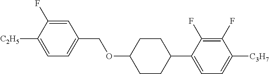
C1=C(F)C([C2H5])=CC=C1COC1CCC(C2=CC=C([C3H7])C(F)=C2F)CC1
